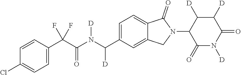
C1=CC(C(C(N(C(C2=CC=C3C(=C2)CN(C2C(=O)N([D])C(=O)C([D])C2[D])C3=O)[D])[D])=O)(F)F)=CC=C1Cl
